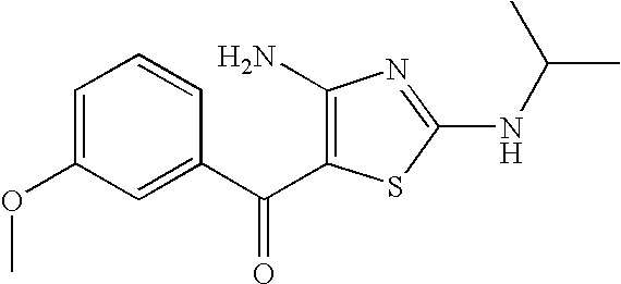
C1=C(OC)C=C(C(=O)C2=C(N)N=C(NC(C)C)S2)C=C1
